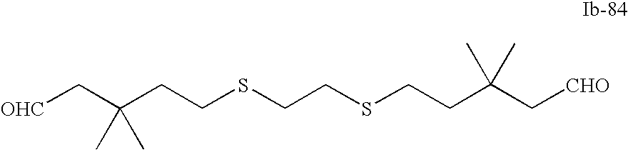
[OHC]CC(CCSCCSCCC(C[CHO])(C)C)(C)C
